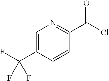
C1=C(C(F)(F)F)C=CC(C(=O)Cl)=N1
